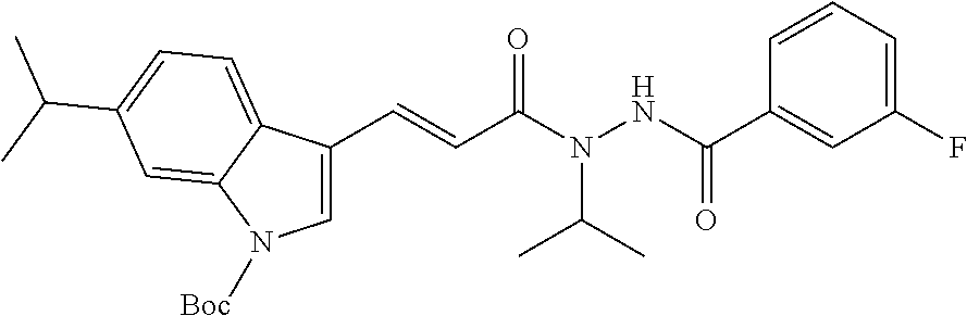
C1=CC=C(F)C=C1C(NN(C(C=CC1=CN([Boc])C2=CC(C(C)C)=CC=C12)=O)C(C)C)=O
